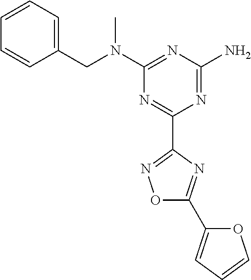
C(C1=CC=CC=C1)N(C1=NC(N)=NC(C2=NOC(C3=CC=CO3)=N2)=N1)C
